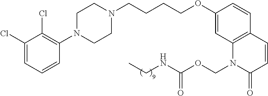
C1(Cl)=CC=CC(N2CCN(CCCCOC3=CC4=C(C=C3)C=CC(=O)N4COC(=O)NCC)CC2)=C1Cl
